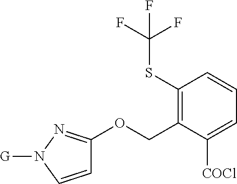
C1(SC(F)(F)F)=C(COC2=NN([G])C=C2)C([COCl])=CC=C1
